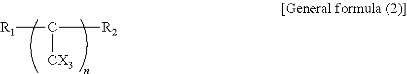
[R1]C([R2])[CX3]
